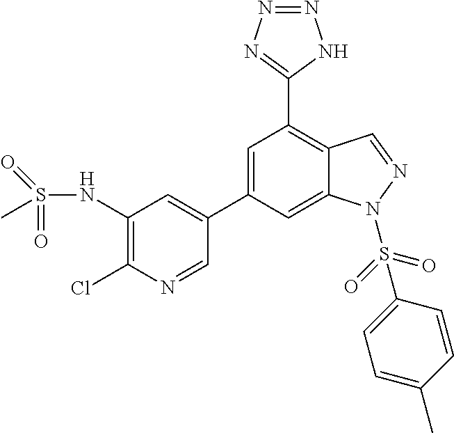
C1=C(C2=CC(NS(=O)(=O)C)=C(Cl)N=C2)C=C2C(=C1C1=NN=NN1)C=NN2S(C1=CC=C(C)C=C1)(=O)=O
